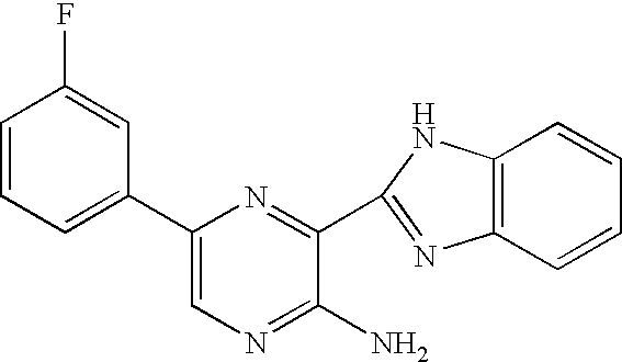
C1(C2=CC=CC(F)=C2)=CN=C(N)C(C2=NC3=C(N2)C=CC=C3)=N1
